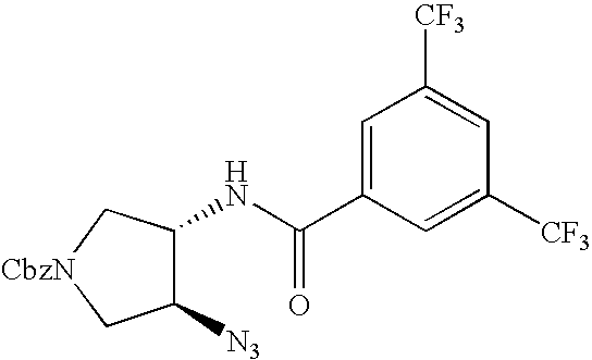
N(C(C1=CC([CF3])=CC([CF3])=C1)=O)C1C[CbzN]CC1[N3]
